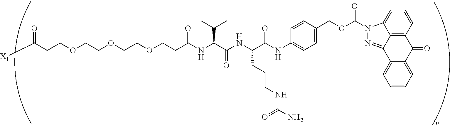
C(OCCOCCOCCC(NC(C(NC(C(NC1=CC=C(COC(=O)N2C3=CC=CC4=C3C(=N2)C2=CC=CC=C2C4=O)C=C1)=O)CCCNC(N)=O)=O)C(C)C)=O)CC(=O)[X1]
